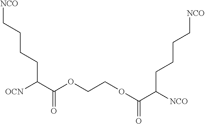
[NCO]CCCCC(C(OCCOC(C(CCCC[NCO])[NCO])=O)=O)[OCN]
